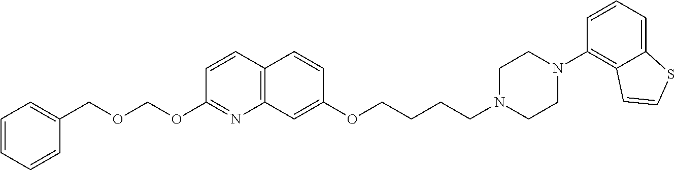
C12=C(C=C(OCCCCN3CCN(C4=C5C(=CC=C4)SC=C5)CC3)C=C1)N=C(OCOCC1=CC=CC=C1)C=C2
